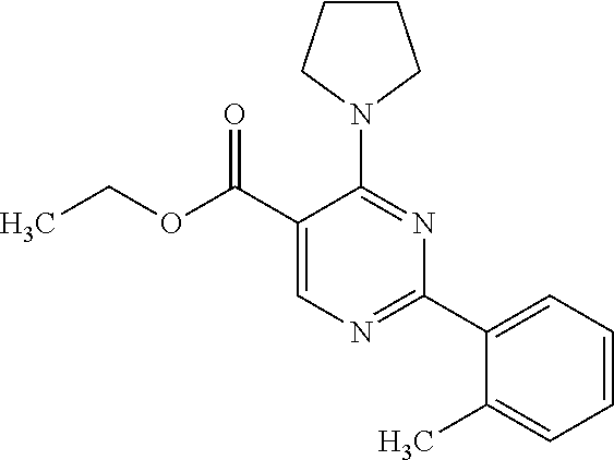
C1(N2CCCC2)=NC(C2=CC=CC=C2C)=NC=C1C(OCC)=O
